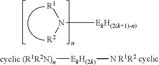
N([EkH(2(k+1)-n)])([R2])[R1].[cyclic (R1R2N)n][EkH(2k)][N R1R2 cyclic]
